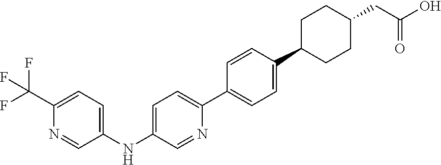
C1=C(NC2=CC=C(C(F)(F)F)N=C2)C=NC(C2=CC=C(C3CCC(CC(O)=O)CC3)C=C2)=C1
